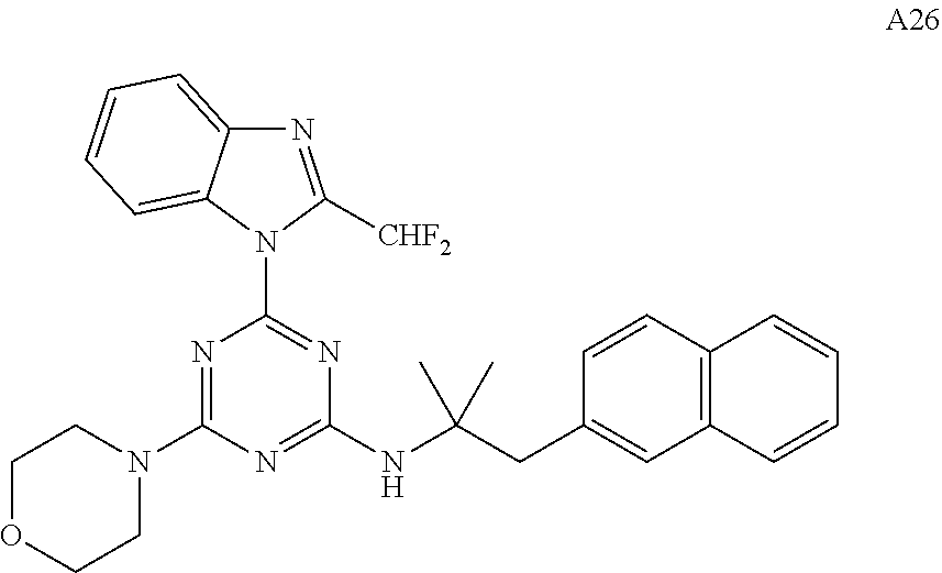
N1=C([CHF2])N(C2=NC(NC(CC3=CC4=C(C=C3)C=CC=C4)(C)C)=NC(N3CCOCC3)=N2)C2=CC=CC=C12
